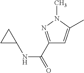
C1(C(=O)NC2CC2)=NN(C)C(C)=C1
